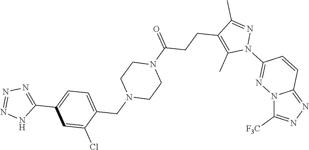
N12C([F3C])=NN=C1C=CC(N1N=C(C)C(CCC(N3CCN(CC4=CC=C(C5=NN=NN5)C=C4Cl)CC3)=O)=C1C)=N2
